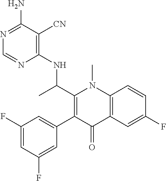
C(C)(NC1=C([CN])C(N)=NC=N1)C1=C(C2=CC(F)=CC(F)=C2)C(=O)C2=C(N1C)C=CC(F)=C2
